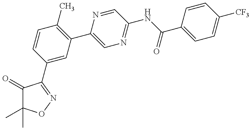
C1(=O)C(C)(C)ON=C1C1=CC(C2=CN=C(NC(=O)C3=CC=C([CF3])C=C3)C=N2)=C(C)C=C1
